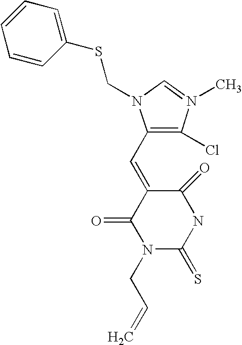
O=C1C(=CC2=C(Cl)N(C)=CN2CSC2=CC=CC=C2)C(=O)N(CC=C)C(=S)N1
